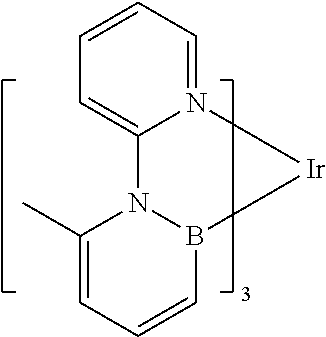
C1=CC=N2C(=C1)N1C(C)=CC=CB1[Ir]2
